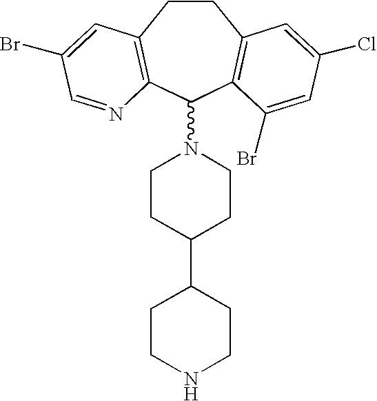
C1CC2=C(C(N3CCC(C4CCNCC4)CC3)C3=C1C=C(Cl)C=C3Br)N=CC(Br)=C2
